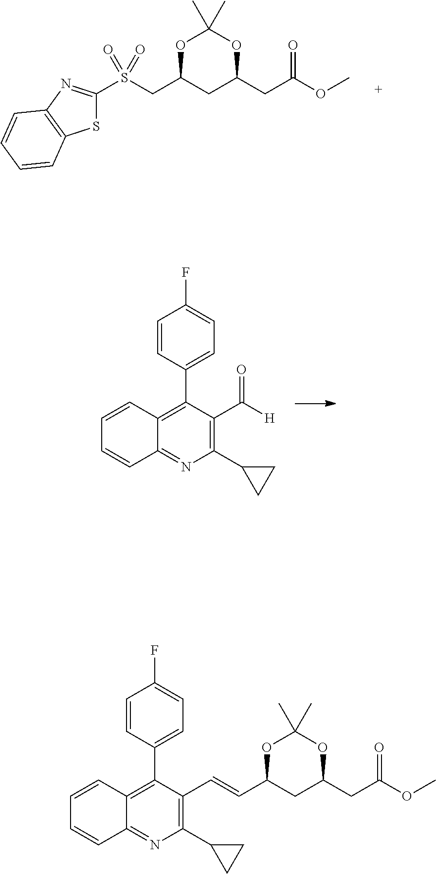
C12=C(C3=CC=C(F)C=C3)C(C([H])=O)=C(C3CC3)N=C1C=CC=C2.C1(S(CC2CC(CC(OC)=O)OC(C)(C)O2)(=O)=O)=NC2=C(S1)C=CC=C2.C(=CC1CC(CC(OC)=O)OC(C)(C)O1)C1=C(C2CC2)N=C2C(=C1C1=CC=C(F)C=C1)C=CC=C2
